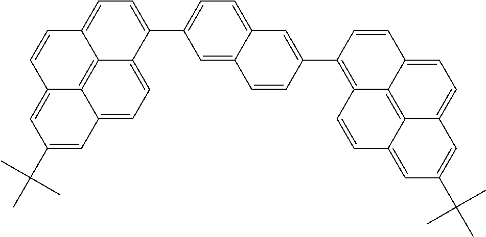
C1=C2C(=CC=C1C1=CC=C3C4=C5C(=CC(C(C)(C)C)=CC5=CC=C14)C=C3)C=C(C1=C3C4=C5C(=CC=C4C=C1)C=C(C(C)(C)C)C=C5C=C3)C=C2
